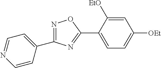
C1(C2=CC=NC=C2)=NOC(C2=CC=C([OEt])C=C2[EtO])=N1
